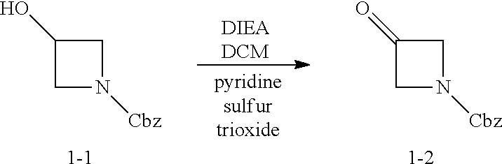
[DIEADCM].C1(=O)CN([Cbz])C1.[1-2].C1(O)CN([Cbz])C1.[1-1]
